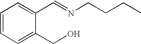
C1=CC=C(CO)C(C=NCCCC)=C1
